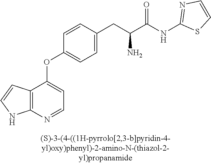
C1=CC(CC(C(NC2=NC=CS2)=O)N)=CC=C1OC1=CC=NC2=C1C=CN2
